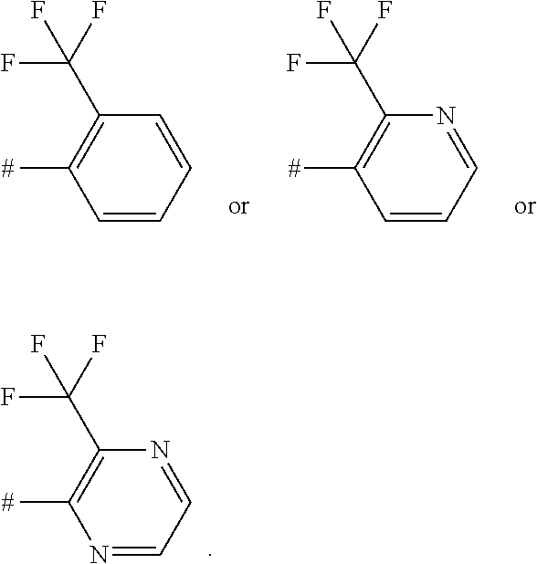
C1=CC=NC(C(F)(F)F)=C1[#].C1=CC=CC(C(F)(F)F)=C1[#].N1=CC=NC(C(F)(F)F)=C1[#]
